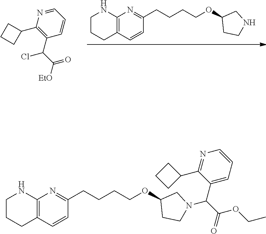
C12=C(C=CC(CCCCOC3CCNC3)=N1)CCCN2.C1=NC(C2CCC2)=C(C(C(=O)[EtO])Cl)C=C1.C12=C(C=CC(CCCCOC3CCN(C(C(=O)OCC)C4=CC=CN=C4C4CCC4)C3)=N1)CCCN2
